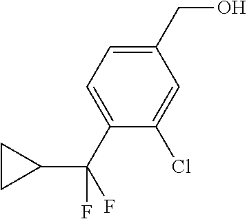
C1(CO)=CC=C(C(C2CC2)(F)F)C(Cl)=C1
